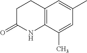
C12=C(C(C)=CC(C)=C1)NC(=O)CC2
